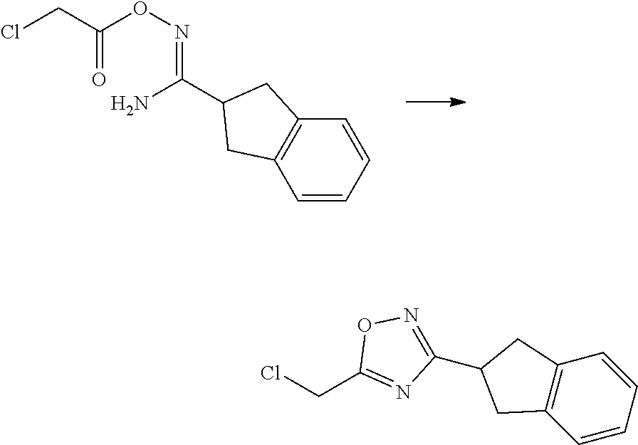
C1=CC=CC2=C1CC(C(N)=NOC(=O)CCl)C2.ClCC1=NC(C2CC3=C(C=CC=C3)C2)=NO1
